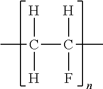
CC(C(C)([H])F)([H])[H]
